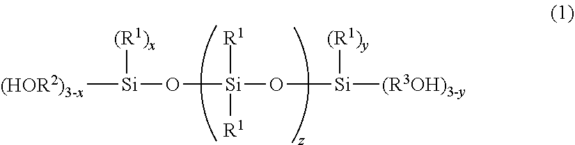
[(HOR2)3-x][Si]([(R1)x])O[Si]([R1])(O[Si]([(R1)y])[(R3OH)3-y])[R1]
